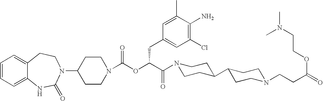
C1(N2C(=O)NC3=CC=CC=C3CC2)CCN(C(OC(C(=O)N2CCC(C3CCN(CCC(=O)OCCN(C)C)CC3)CC2)CC2=CC(Cl)=C(N)C(C)=C2)=O)CC1
